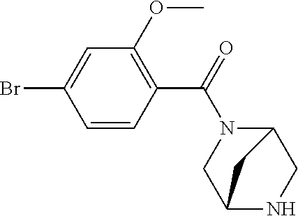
C1=CC(C(=O)N2C3CNC(C2)C3)=C(OC)C=C1Br
